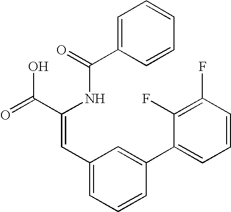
C1=C(C(=O)NC(C(=O)O)=CC2=CC=CC(C3=CC=CC(F)=C3F)=C2)C=CC=C1
